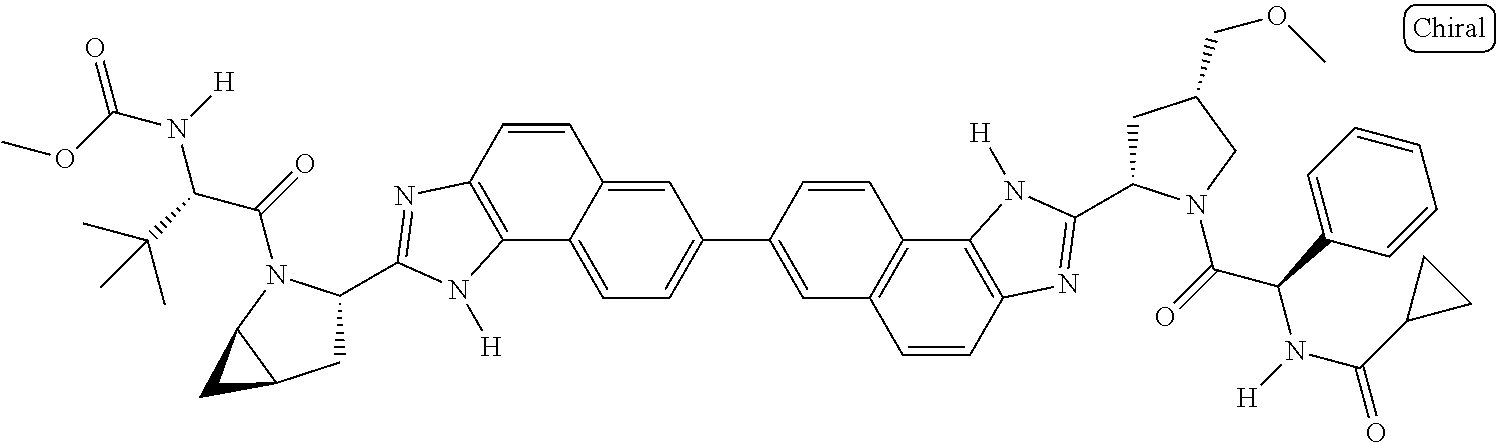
C1=C2C(=CC=C1C1=CC3=C(C=C1)C1=C(C=C3)N=C(C3CC(COC)CN3C(=O)C(C3=CC=CC=C3)N(C(=O)C3CC3)[H])N1[H])C1=C(C=C2)N=C(C2CC3C(N2C(=O)C(N(C(=O)OC)[H])C(C)(C)C)C3)N1[H]
